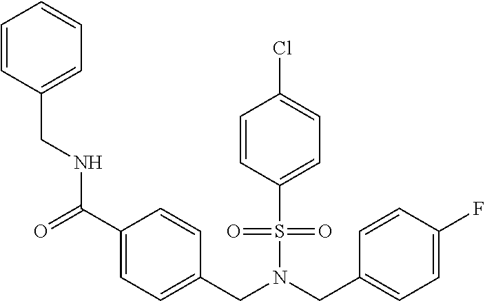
C(N(CC1=CC=C(F)C=C1)S(=O)(=O)C1=CC=C(Cl)C=C1)C1=CC=C(C(=O)NCC2=CC=CC=C2)C=C1
